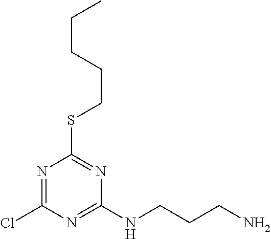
N1=C(Cl)N=C(NCCCN)N=C1SCCCCC
